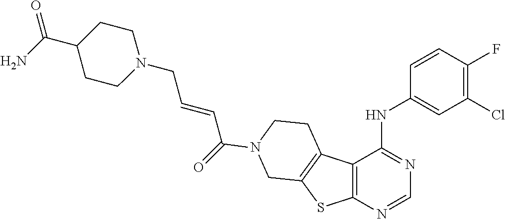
N1(CC=CC(=O)N2CCC3=C(SC4=C3C(NC3=CC(Cl)=C(F)C=C3)=NC=N4)C2)CCC(C(N)=O)CC1
